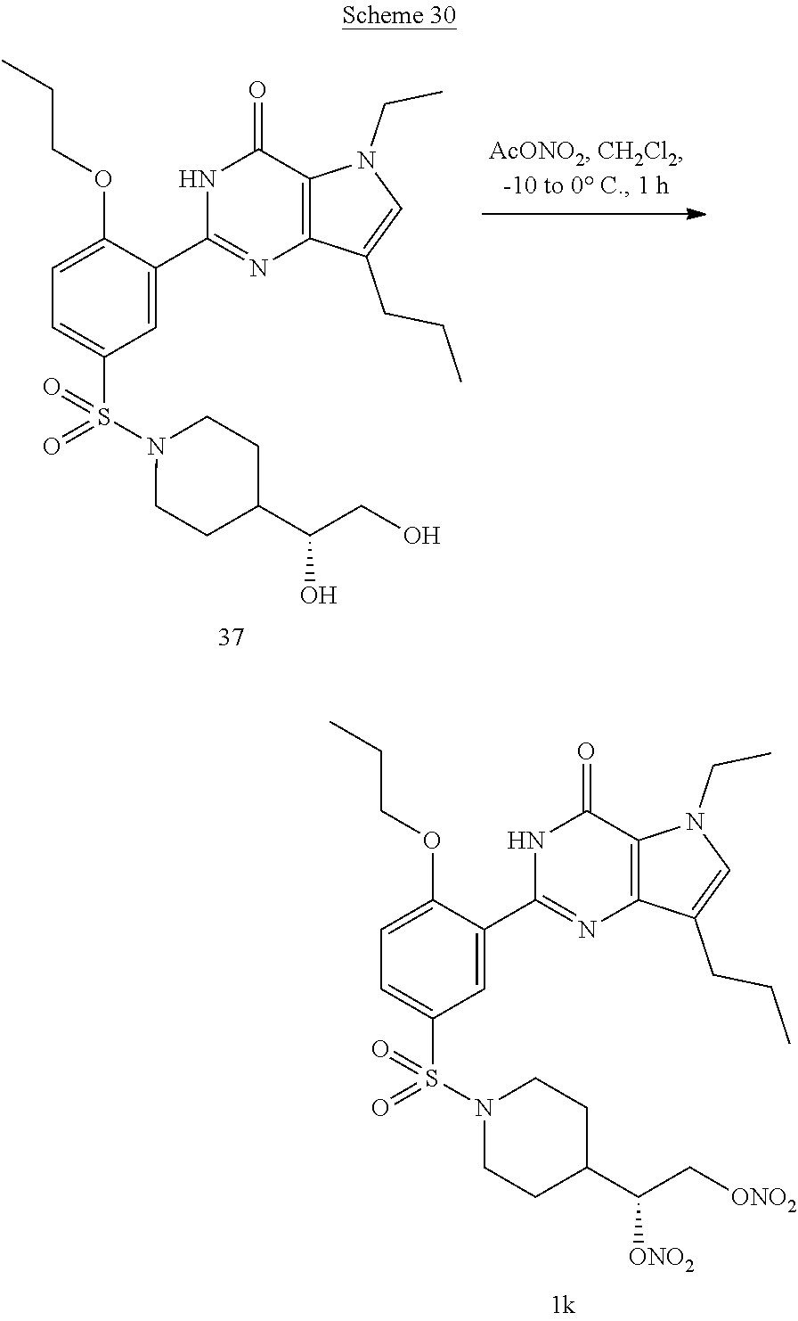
C1=C(OCCC)C(C2=NC3=C(C(=O)N2)N(CC)C=C3CCC)=CC(S(N2CCC(C(C[ONO2])[ONO2])CC2)(=O)=O)=C1.C1=C(OCCC)C(C2=NC3=C(C(=O)N2)N(CC)C=C3CCC)=CC(S(N2CCC(C(CO)O)CC2)(=O)=O)=C1
